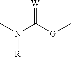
CN(C([G]C)=[W])[R]
